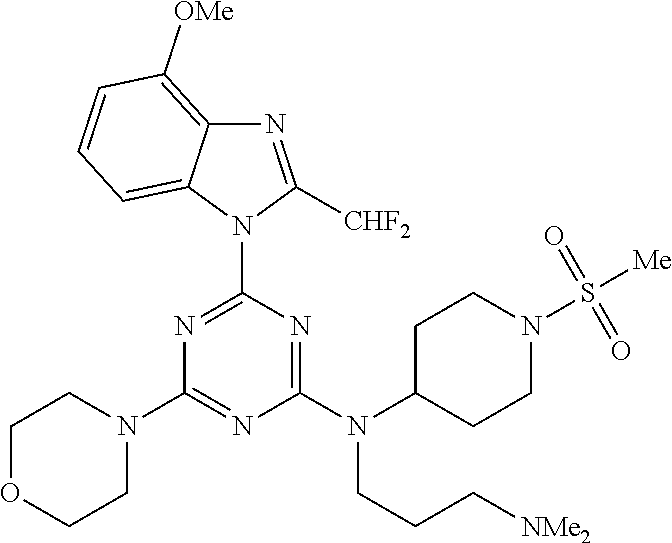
N1=C(N2C([CHF2])=NC3=C([OMe])C=CC=C23)N=C(N(C2CCN(S([Me])(=O)=O)CC2)CCC[NMe2])N=C1N1CCOCC1
